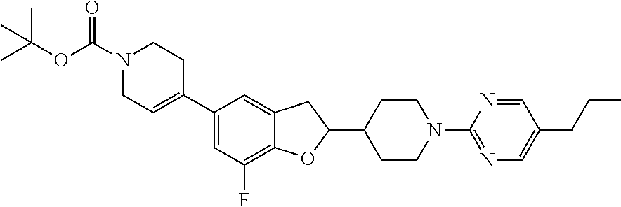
C1(C2=CCN(C(OC(C)(C)C)=O)CC2)=CC(F)=C2C(=C1)CC(C1CCN(C3=NC=C(CCC)C=N3)CC1)O2
